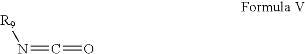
[R9]N=C=O
